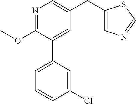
C1(OC)=NC=C(CC2=CN=CS2)C=C1C1=CC=CC(Cl)=C1
